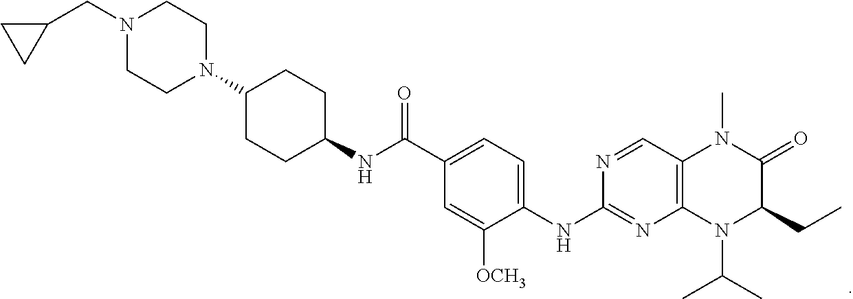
CC(C)N1C2=C(N(C)C(=O)C1CC)C=NC(NC1=CC=C(C(NC3CCC(N4CCN(CC5CC5)CC4)CC3)=O)C=C1[OCH3])=N2
